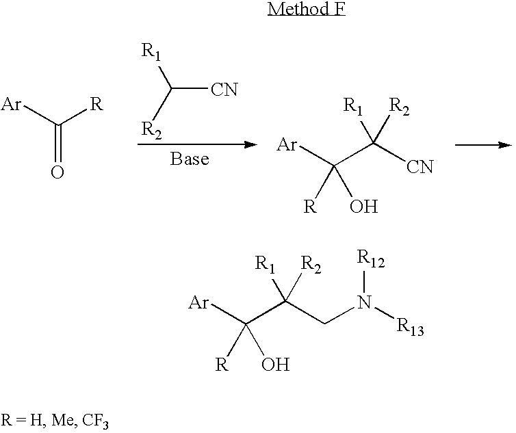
C([CN])([R1])[R2].C([R])([Ar])=O.C(C([CN])([R1])[R2])([Ar])([R])O.C(C(CN([R12])[R13])([R1])[R2])([Ar])([R])O
